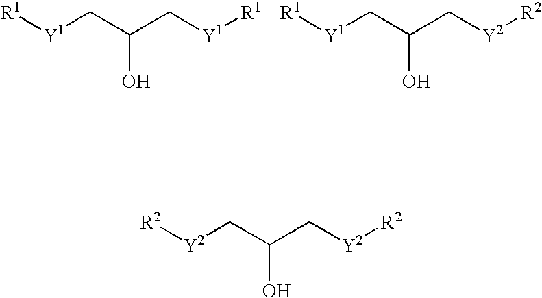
[R1][Y1]CC(C[Y1][R1])O.[R1][Y1]CC(C[Y2][R2])O.[R2][Y2]CC(C[Y2][R2])O
